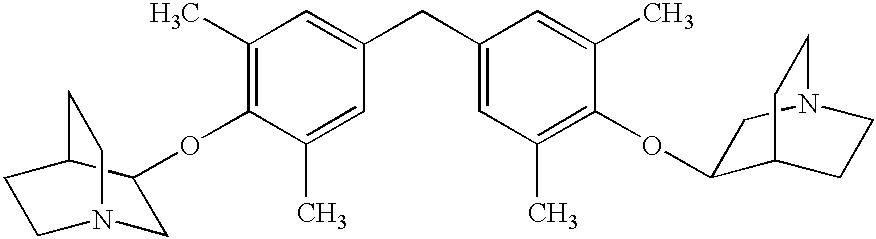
C1(C)=C(OC2CN3CCC2CC3)C(C)=CC(CC2=CC(C)=C(OC3C4CCN(C3)CC4)C(C)=C2)=C1
